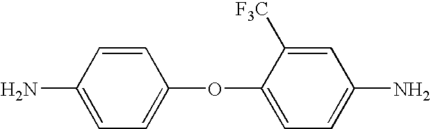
C1=CC(N)=CC=C1OC1=CC=C(N)C=C1[F3C]
